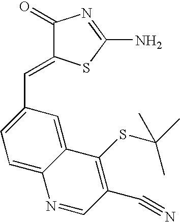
C(=C1C(=O)N=C(N)S1)C1=CC=C2C(=C1)C(SC(C)(C)C)=C(C#N)C=N2
